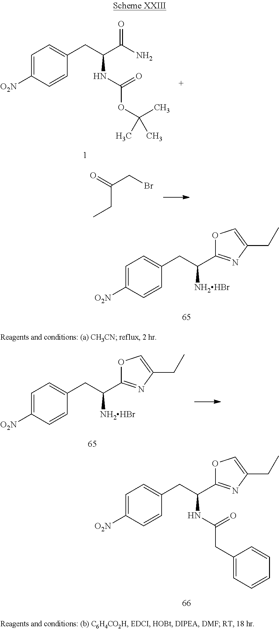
C1=C([O2N])C=CC(CC(C(N)=O)NC(OC(C)(C)C)=O)=C1.O=C(CBr)CC.C1=C([O2N])C=CC(CC(C2=NC(CC)=CO2)[NH2HBr])=C1.C1=C([O2N])C=CC(CC(C2=NC(CC)=CO2)[NH2HBr])=C1.C1=C([O2N])C=CC(CC(C2=NC(CC)=CO2)NC(CC2=CC=CC=C2)=O)=C1
